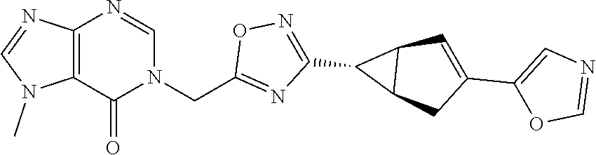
C12=C(N=CN(CC3=NC(C4C5C4C=C(C4=CN=CO4)C5)=NO3)C1=O)N=CN2C
